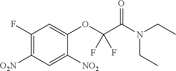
C1(F)=C([O2N])C=C([NO2])C(OC(C(N(CC)CC)=O)(F)F)=C1
